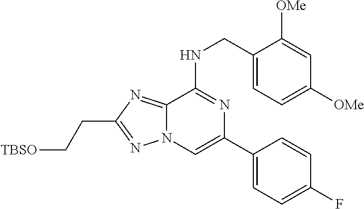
C1(CNC2=NC(C3=CC=C(F)C=C3)=CN3C2=NC(CC[TBSO])=N3)=CC=C([OMe])C=C1[OMe]
